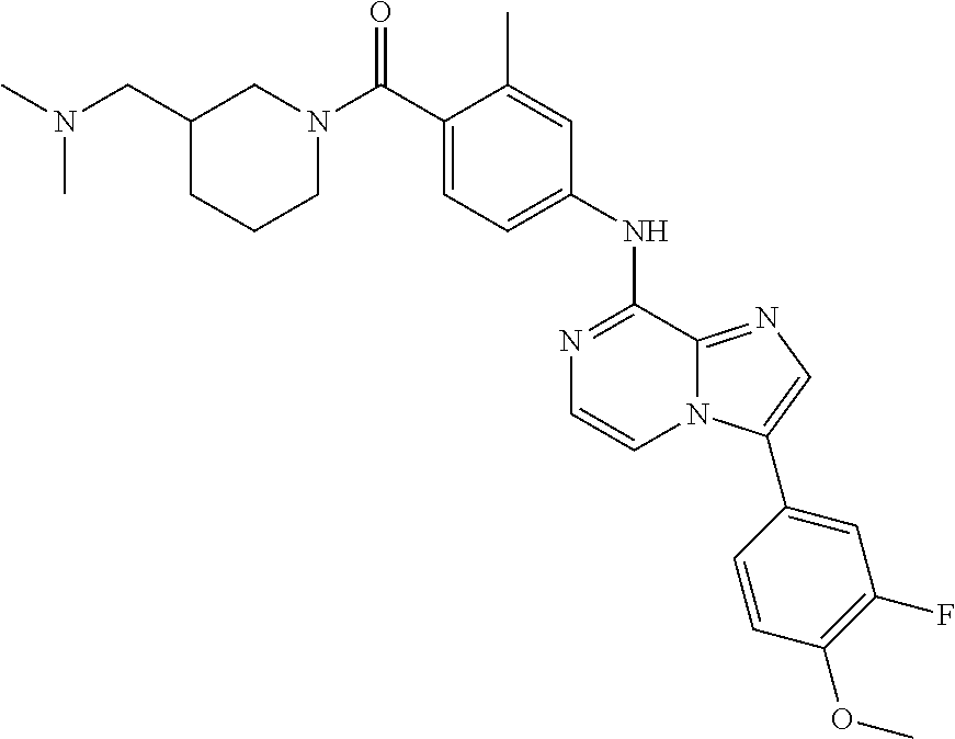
N1=C(NC2=CC=C(C(N3CC(CN(C)C)CCC3)=O)C(C)=C2)C2=NC=C(C3=CC(F)=C(OC)C=C3)N2C=C1
